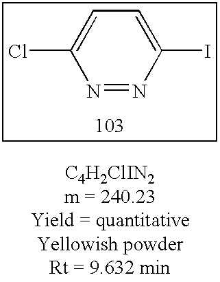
C1(Cl)=CC=C(I)N=N1
